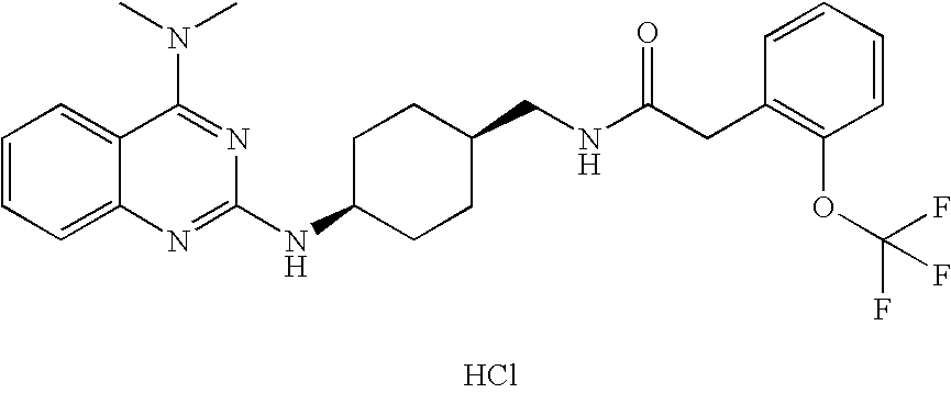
Cl.C1=CC=C2C(=C1)C(N(C)C)=NC(NC1CCC(CNC(CC3=C(OC(F)(F)F)C=CC=C3)=O)CC1)=N2
